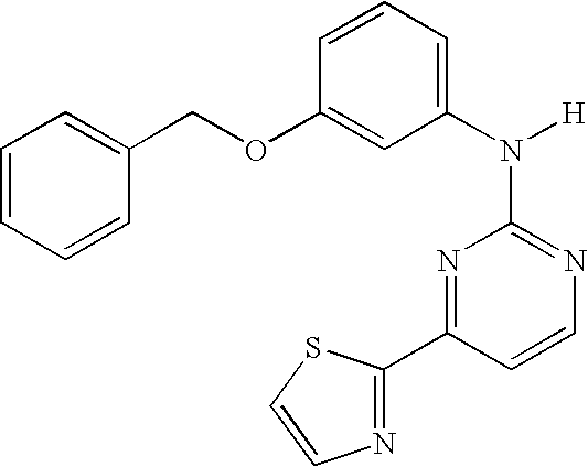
N1=C(N([H])C2=CC=CC(OCC3=CC=CC=C3)=C2)N=C(C2=NC=CS2)C=C1
